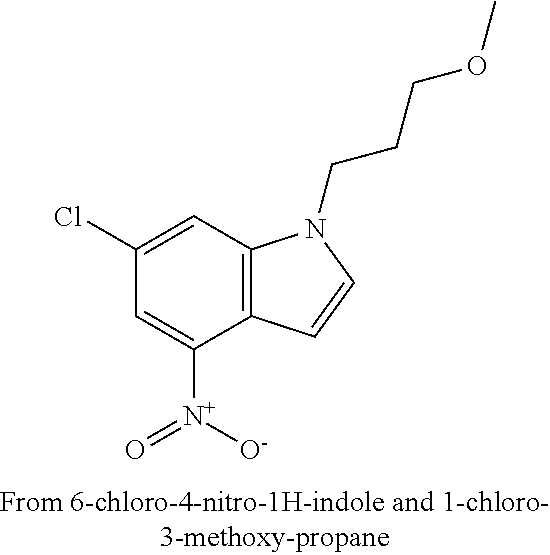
C1([N+]([O-])=O)=CC(Cl)=CC2=C1C=CN2CCCOC
